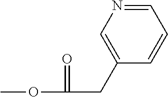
COC(=O)CC1=CN=CC=C1
